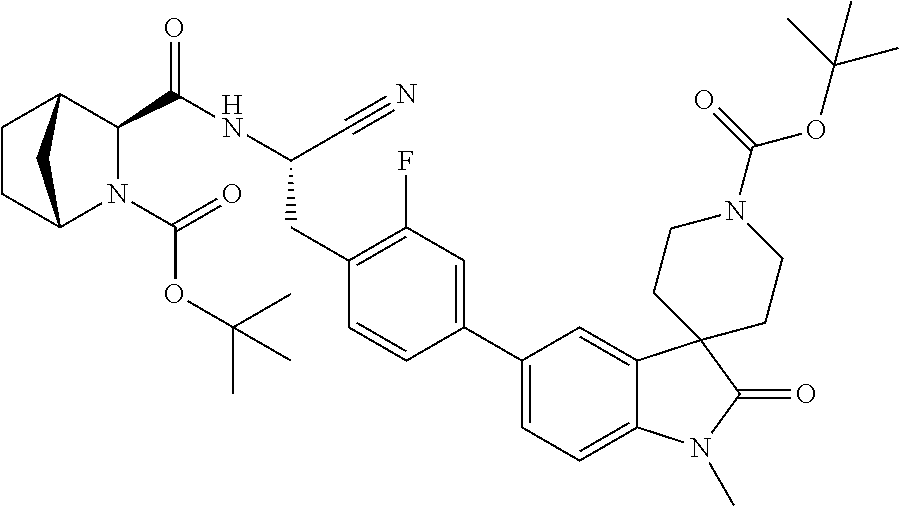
C1CC2N(C(=O)OC(C)(C)C)C(C(=O)NC(CC3=C(F)C=C(C4=CC=C5C(=C4)C4(C(=O)N5C)CCN(C(OC(C)(C)C)=O)CC4)C=C3)C#N)C1C2
